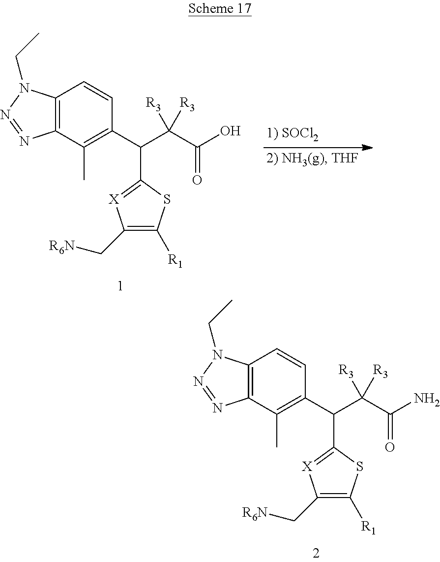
C12=C(C(C)=C(C(C3=[X]C(C[R6N])=C([R1])S3)C(C(=O)N)([R3])[R3])C=C1)N=NN2CC.C12=C(C(C)=C(C(C3=[X]C(C[R6N])=C([R1])S3)C(C(=O)O)([R3])[R3])C=C1)N=NN2CC
